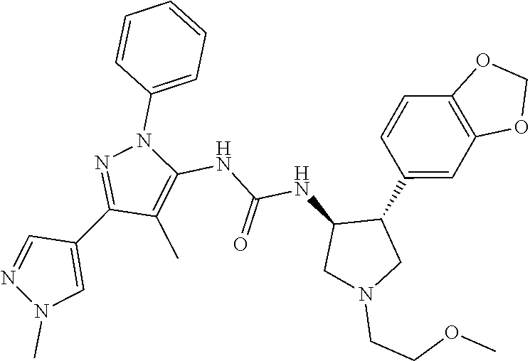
C1(C2=CC3=C(C=C2)OCO3)C(NC(NC2=C(C)C(C3=CN(C)N=C3)=NN2C2=CC=CC=C2)=O)CN(CCOC)C1
